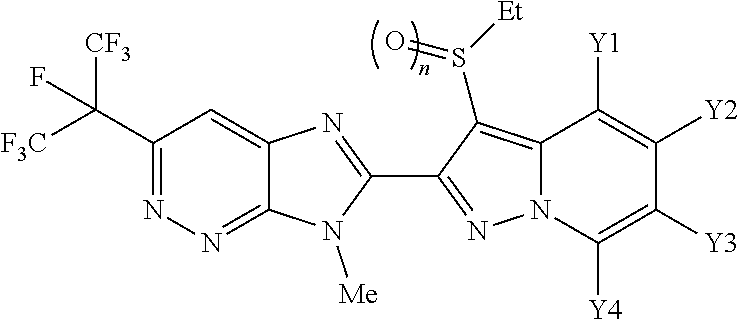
C12=NN=C(C([F3C])([CF3])F)C=C1N=C(C1=NN3C(=C1S([Et])=O)C([Y1])=C([Y2])C([Y3])=C3[Y4])N2[Me]
